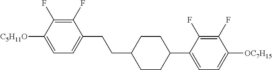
C1(F)=C(F)C([C5H11O])=CC=C1CCC1CCC(C2=CC=C([OC7H15])C(F)=C2F)CC1
